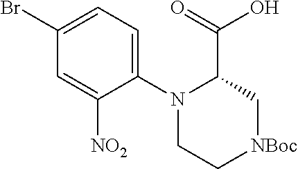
C1(Br)=CC=C(N2C(C(=O)O)C[NBoc]CC2)C([NO2])=C1
